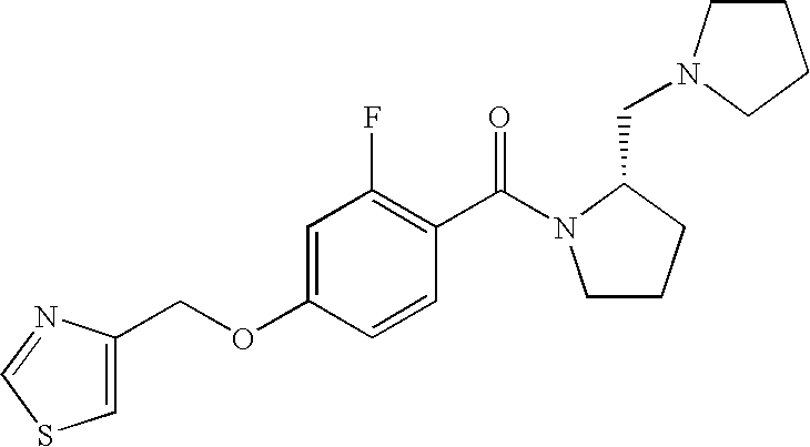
C1CCC(CN2CCCC2)N1C(C1=C(F)C=C(OCC2=CSC=N2)C=C1)=O
